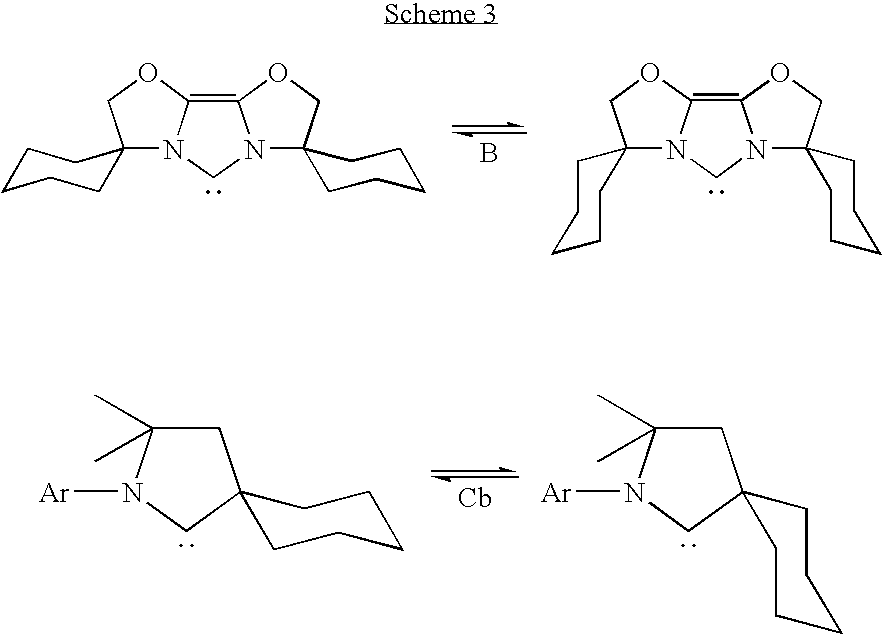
B.N12C(=C3N(C1)C1(CO3)CCCCC1)OCC21CCCCC1.N12C(=C3N(C1)C1(CO3)CCCCC1)OCC21CCCCC1.[Cb].N1([Ar])C(C)(C)CC2(C1)CCCCC2.N1([Ar])C(C)(C)CC2(C1)CCCCC2
